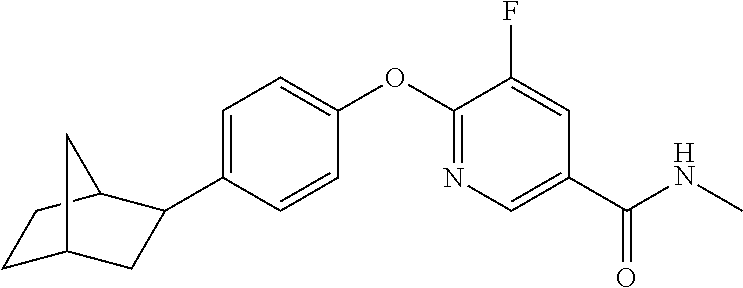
C1=C(C2CC3CCC2C3)C=CC(OC2=NC=C(C(NC)=O)C=C2F)=C1
